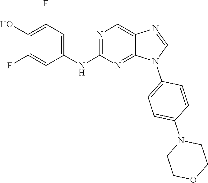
C1(O)=C(F)C=C(NC2=NC=C3C(=N2)N(C2=CC=C(N4CCOCC4)C=C2)C=N3)C=C1F
